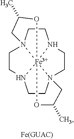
C1CN23CCN4CCN56CCN1[Fe]425(OC(C)C3)OC(C)C6
